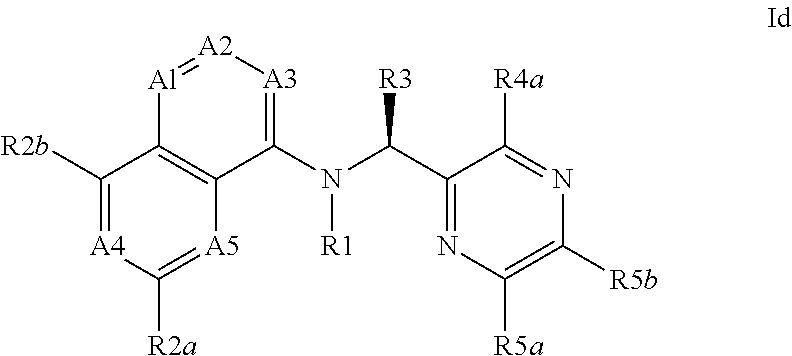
N([R1])(C1=[A3][A2]=[Al]C2=C1[A5]=C([R2a])[A4]=C2[R2b])C(C1=NC([R5a])=C([R5b])N=C1[R4a])[R3]
